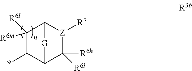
C1([R6m])([R6l])C(*)C2C([R6h])([R6i])[Z]([R7])C1[G]2
